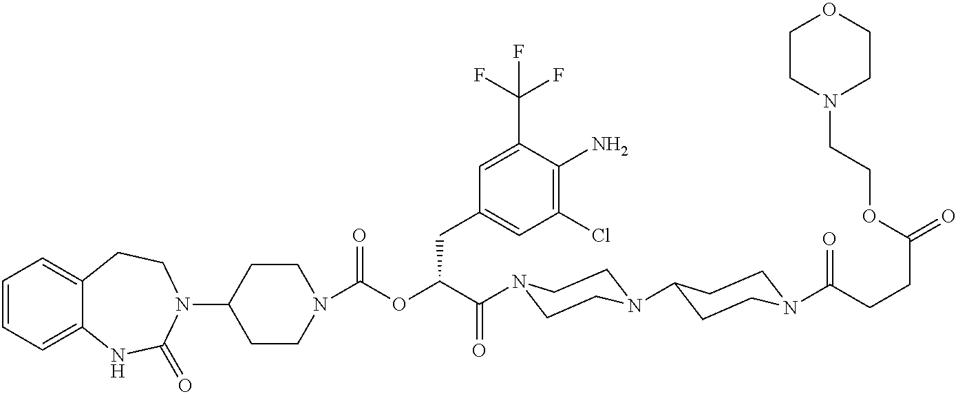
C1=CC=C2C(=C1)CCN(C1CCN(C(OC(C(=O)N3CCN(C4CCN(C(=O)CCC(=O)OCCN5CCOCC5)CC4)CC3)CC3=CC(Cl)=C(N)C(C(F)(F)F)=C3)=O)CC1)C(=O)N2
